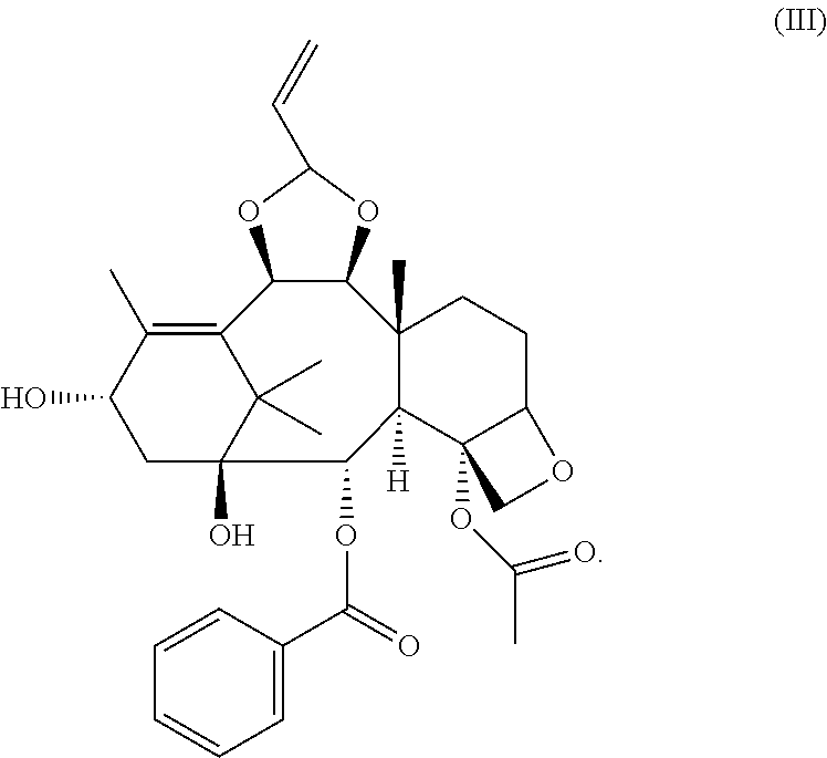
C12=C(C)C(O)CC(O)(C1(C)C)C(OC(C1=CC=CC=C1)=O)C1([H])C3(OC(C)=O)C(CCC1(C)C1C2OC(C=C)O1)OC3
